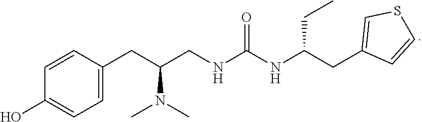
C1=CC(O)=CC=C1CC(CNC(NC(CC1=CSC=C1)CC)=O)N(C)C
